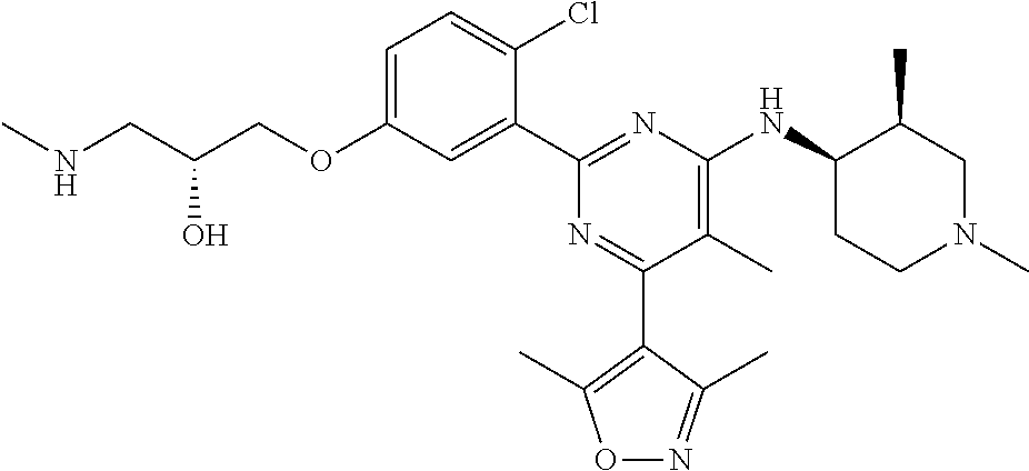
C1=C(OCC(CNC)O)C=C(C2=NC(NC3CCN(C)CC3C)=C(C)C(C3=C(C)ON=C3C)=N2)C(Cl)=C1
